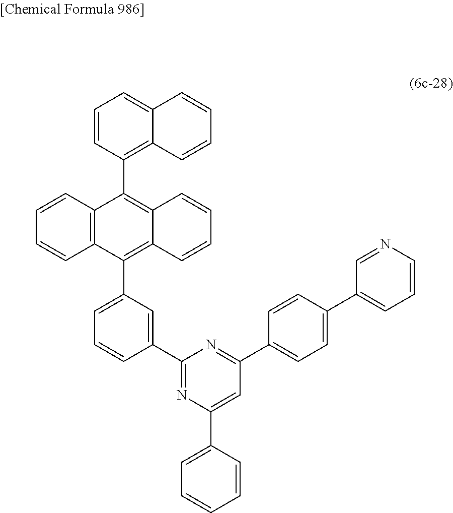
C1=CC(C2=C3C(=C(C4=CC=CC(C5=NC(C6=CC=CC=C6)=CC(C6=CC=C(C7=CC=CN=C7)C=C6)=N5)=C4)C4=C2C=CC=C4)C=CC=C3)=C2C(=C1)C=CC=C2
